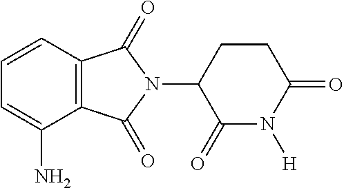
C1=CC2=C(C(=O)N(C3C(=O)N([H])C(=O)CC3)C2=O)C(N)=C1
